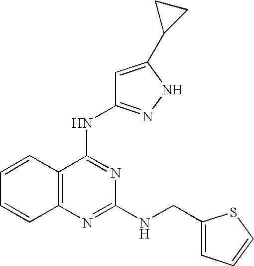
C1=CC2=C(C=C1)N=C(NCC1=CC=CS1)N=C2NC1=NNC(C2CC2)=C1
